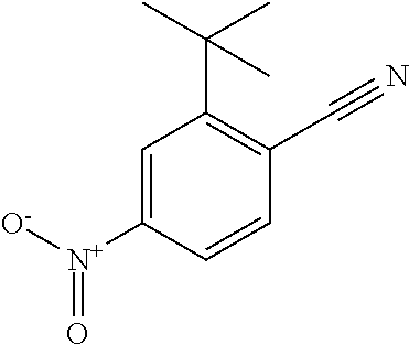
C1=C([N+]([O-])=O)C=CC(C#N)=C1C(C)(C)C
